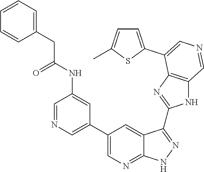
C1=NC=C(C2=CN=C3C(=C2)C(C2=NC4=C(N2)C=NC=C4C2=CC=C(C)S2)=NN3)C=C1NC(CC1=CC=CC=C1)=O
